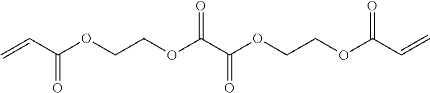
C=CC(OCCOC(C(OCCOC(C=C)=O)=O)=O)=O
